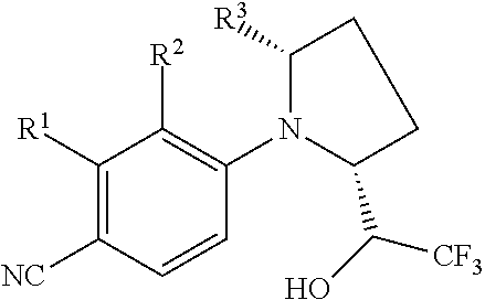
C1([R1])=C([NC])C=CC(N2C(C(O)[CF3])CCC2[R3])=C1[R2]
